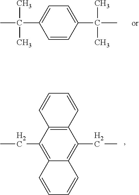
C1(C(C)(C)C)=CC=C(C(C)(C)C)C=C1.C1(CC)=C2C(=C(CC)C3=C1C=CC=C3)C=CC=C2
